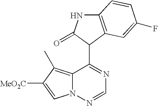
C12=C(C)C([MeO2C])=CN1N=CN=C2C1C(=O)NC2=C1C=C(F)C=C2
